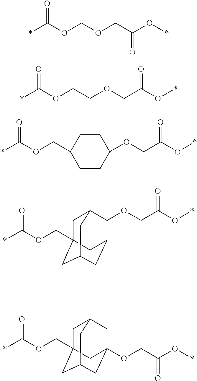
O=C(OCOCC(O*)=O)*.O=C(OCCOCC(O*)=O)*.O=C(OCC1CCC(OCC(O*)=O)CC1)*.O=C(OCC12CC3C(OCC(O*)=O)C(CC(C1)C3)C2)*.O=C(OCC12CC3CC(OCC(O*)=O)(CC(C1)C3)C2)*
